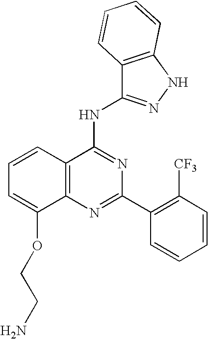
C12=C(N=C(C3=C([CF3])C=CC=C3)N=C1NC1=NNC3=C1C=CC=C3)C(OCCN)=CC=C2
